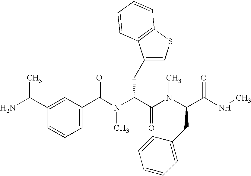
CC(C1=CC(C(=O)N(C(C(N(C)C(C(=O)NC)CC2=CC=CC=C2)=O)CC2=CSC3=C2C=CC=C3)C)=CC=C1)N
